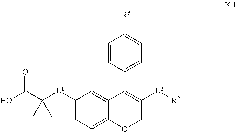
C(C(O)=O)([L1]C1=CC=C2C(=C1)C(C1=CC=C([R3])C=C1)=C([L2][R2])CO2)(C)C
